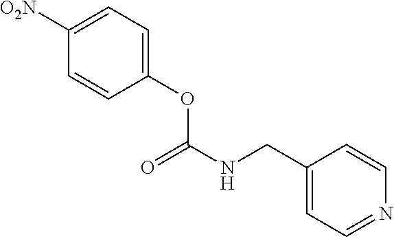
C1(OC(=O)NCC2=CC=NC=C2)=CC=C([O2N])C=C1
